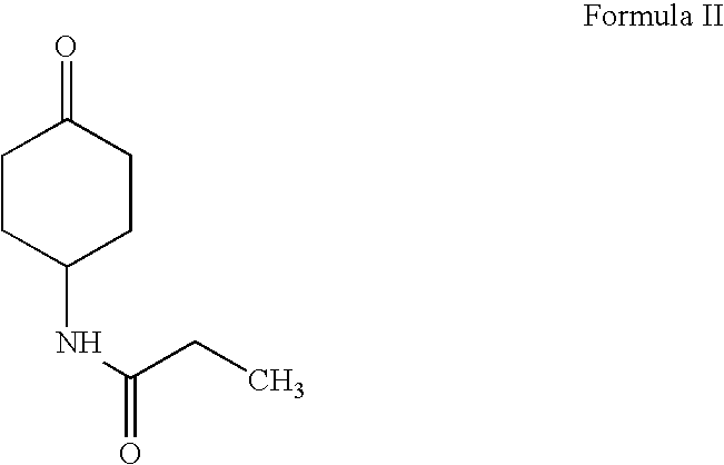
C1CC(NC(CC)=O)CCC1=O
